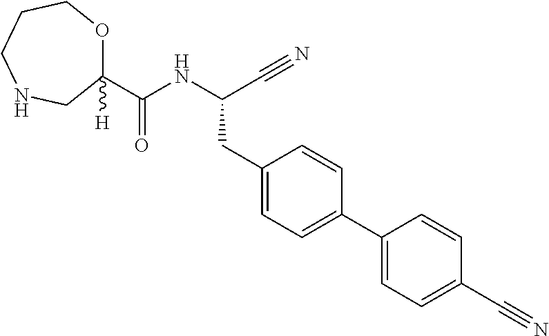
C1(C(NC(C#N)CC2=CC=C(C3=CC=C(C#N)C=C3)C=C2)=O)([H])OCCCNC1
